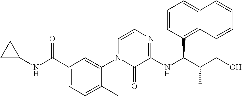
C1(NC(C2=CC=C(C)C(N3C(=O)C(NC(C(C)CO)C4=C5C(=CC=C4)C=CC=C5)=NC=C3)=C2)=O)CC1
